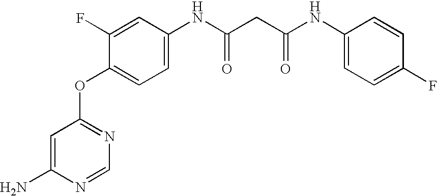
C1(F)=CC(NC(=O)CC(=O)NC2=CC=C(F)C=C2)=CC=C1OC1=NC=NC(N)=C1
